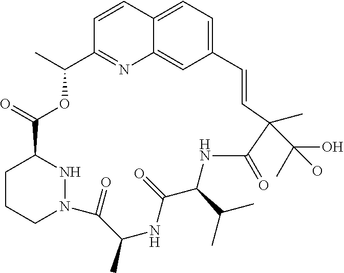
C12=CC=C3C(=C1)N=C(C=C3)C(C)OC(=O)C1CCCN(N1)C(=O)C(C)NC(=O)C(C(C)C)NC(=O)C(C)(C(C)(O)O)C=C2
